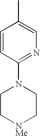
C1=CC(N2CC[NMe]CC2)=NC=C1C
